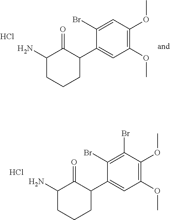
BrC1=CC(OC)=C(OC)C=C1C1C(=O)C(N)CCC1.Cl.BrC1=C(Br)C(OC)=C(OC)C=C1C1C(=O)C(N)CCC1.Cl
